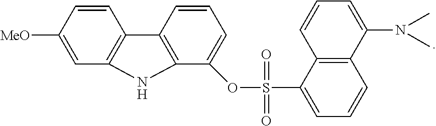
C12=C(C=C([MeO])C=C1)NC1=C2C=CC=C1OS(C1=CC=CC2=C1C=CC=C2N(C)C)(=O)=O
